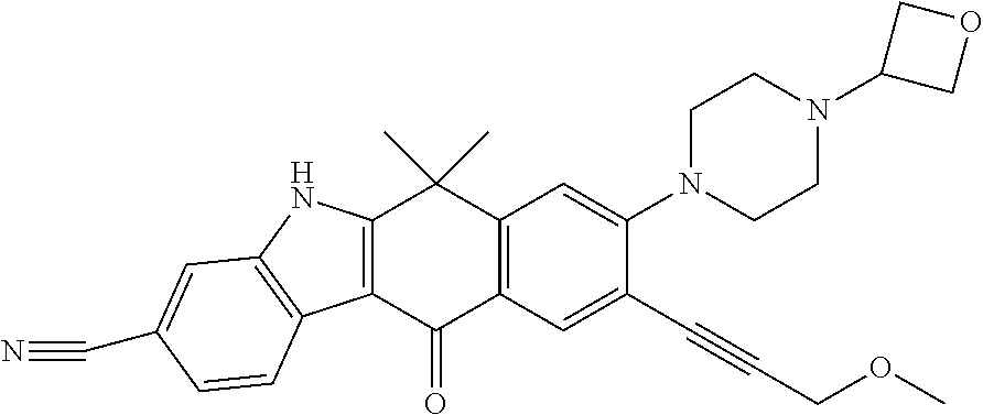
C12=C(C(=O)C3=C(C1(C)C)C=C(N1CCN(C4COC4)CC1)C(C#CCOC)=C3)C1=C(N2)C=C(C#N)C=C1
